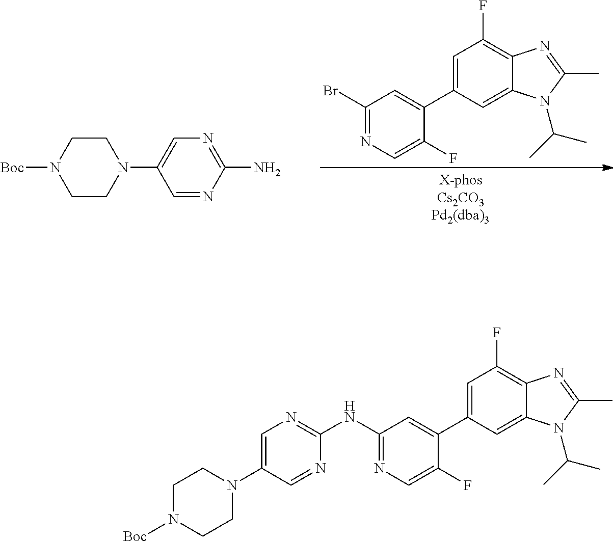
BrC1=NC=C(F)C(C2=CC(F)=C3C(=C2)N(C(C)C)C(C)=N3)=C1.C1=NC(N)=NC=C1N1CCN([Boc])CC1.N(C1=NC=C(F)C(C2=CC(F)=C3C(=C2)N(C(C)C)C(C)=N3)=C1)C1=NC=C(N2CCN([Boc])CC2)C=N1
